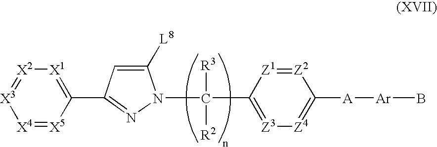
[X4]1=[X5]C(C2=NN(C([R3])([R2])C3=[Z3][Z4]=C([A][Ar]B)[Z2]=[Z1]3)C([L8])=C2)=[X1][X2]=[X3]1
